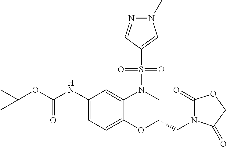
C1(NC(OC(C)(C)C)=O)=CC=C2C(=C1)N(S(C1=CN(C)N=C1)(=O)=O)CC(CN1C(=O)OCC1=O)O2
